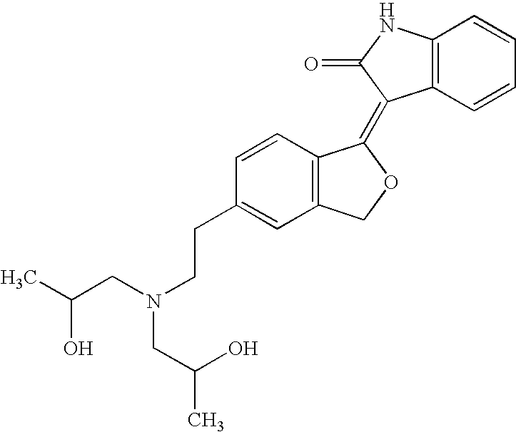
C12=C(C=CC=C1)C(=C1C3=C(CO1)C=C(CCN(CC(C)O)CC(O)C)C=C3)C(=O)N2
